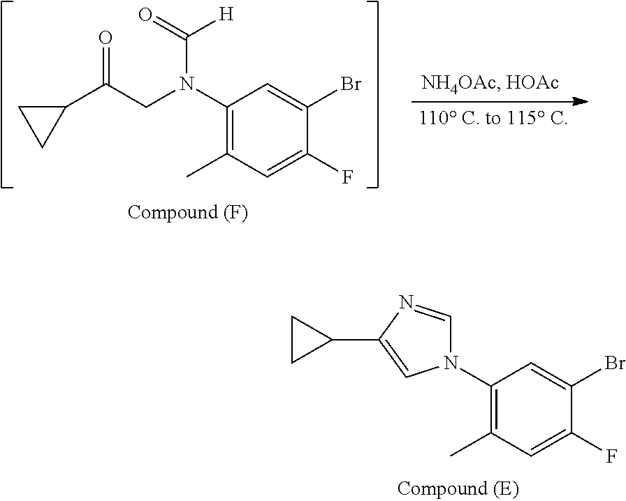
C1(N(CC(C2CC2)=O)C([H])=O)=C(C)C=C(F)C(Br)=C1.C1(N2C=NC(C3CC3)=C2)=C(C)C=C(F)C(Br)=C1
